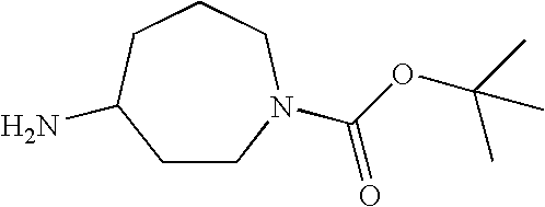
C1CN(C(=O)OC(C)(C)C)CCCC1N
